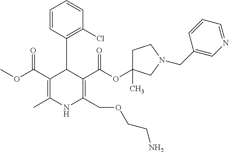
C1(C(OC)=O)=C(C)NC(COCCN)=C(C(OC2(C)CCN(CC3=CN=CC=C3)C2)=O)C1C1=C(Cl)C=CC=C1
